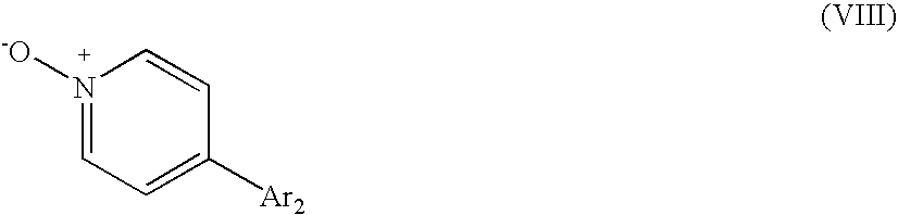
N1([-O])=CC=C([Ar2])C=C1
